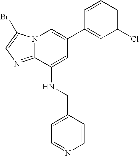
N12C(=NC=C1Br)C(NCC1=CC=NC=C1)=CC(C1=CC(Cl)=CC=C1)=C2
